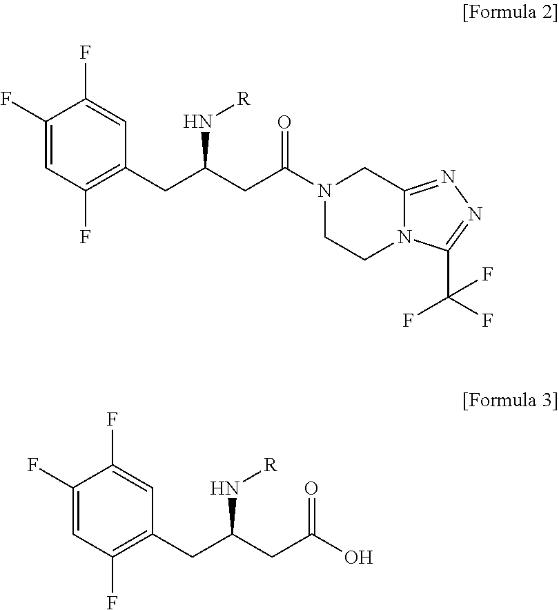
C1(F)=CC(F)=C(CC(CC(N2CCN3C(=NN=C3C(F)(F)F)C2)=O)N[R])C=C1F.C1(F)=CC(F)=C(CC(CC(=O)O)N[R])C=C1F
